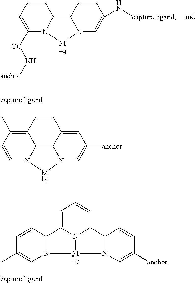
C1=CC=C([OC]N[anchor])N2C1C1N(C=C(N[capture ligand])C=C1)[ML4]2.C12=C(C[capture ligand])C=CN3C1C1N(C=C([anchor])C=C1C=C2)[ML4]3.C1=C2N3C(C=C1)C1N(C=C([anchor])C=C1)[ML3]3N1C2C=CC(C[capture ligand])=C1
